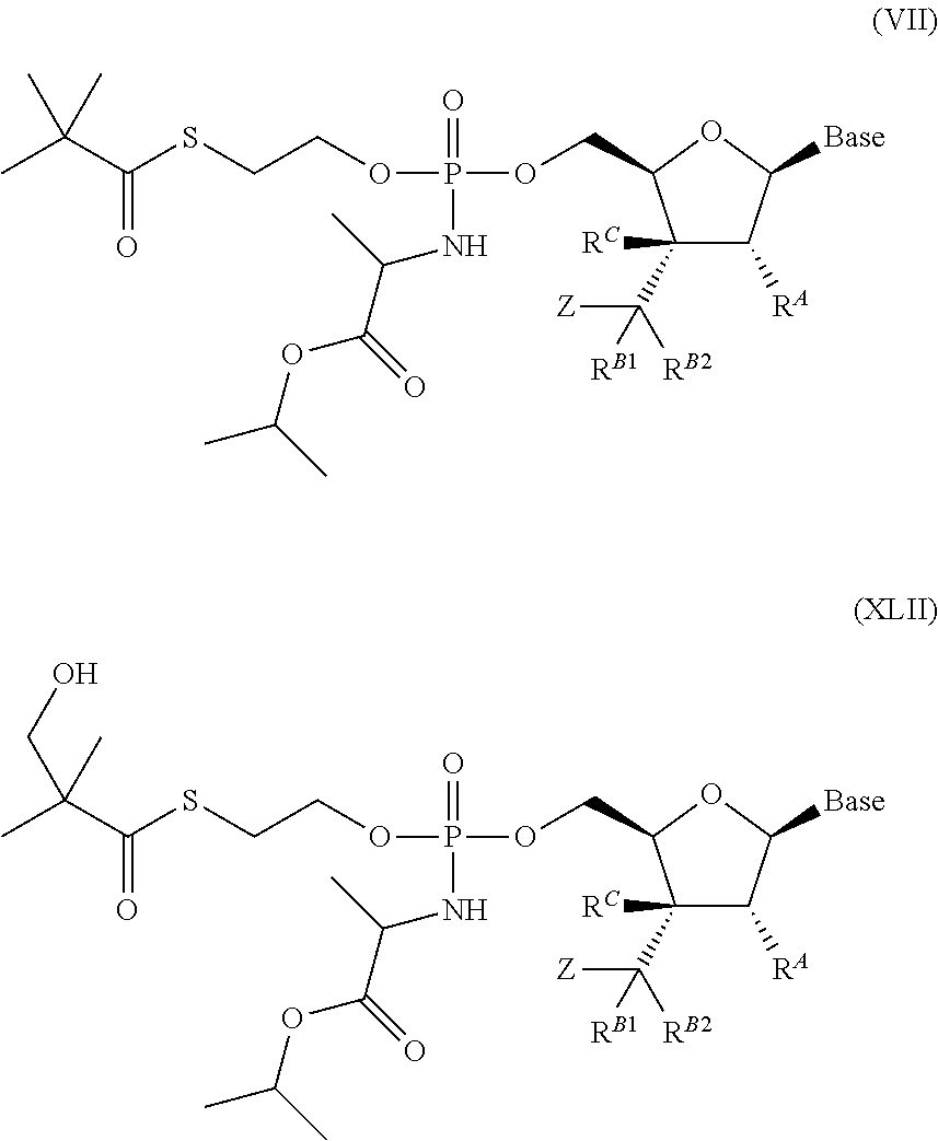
C1(C([RB2])([Z])[RB1])([RC])C([RA])C([Base])OC1COP(OCCSC(C(C)(C)C)=O)(=O)NC(C(=O)OC(C)C)C.C1(C([RB2])([Z])[RB1])([RC])C([RA])C([Base])OC1COP(OCCSC(C(C)(CO)C)=O)(=O)NC(C(=O)OC(C)C)C
